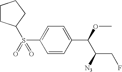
C1(S(C2CCCC2)(=O)=O)=CC=C(C(OC)C([N3])CF)C=C1
